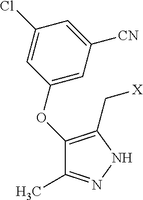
C1(OC2=CC([CN])=CC(Cl)=C2)=C(C[X])NN=C1C
